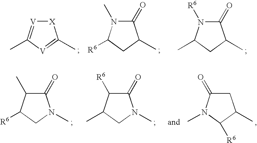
[V]1=C(C)[V]=C(C)[X]1.N1(C)C(=O)C(C)CC1[R6].N1([R6])C(=O)C(C)CC1C.C1(C)C(=O)N(C)CC1[R6].C1(=O)CC(C)C([R6])N1C.C1([R6])C(=O)N(C)CC1C
